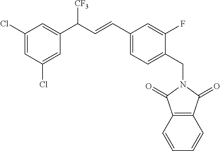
C1(Cl)=CC(Cl)=CC(C(C=CC2=CC=C(CN3C(=O)C4=C(C3=O)C=CC=C4)C(F)=C2)[CF3])=C1
